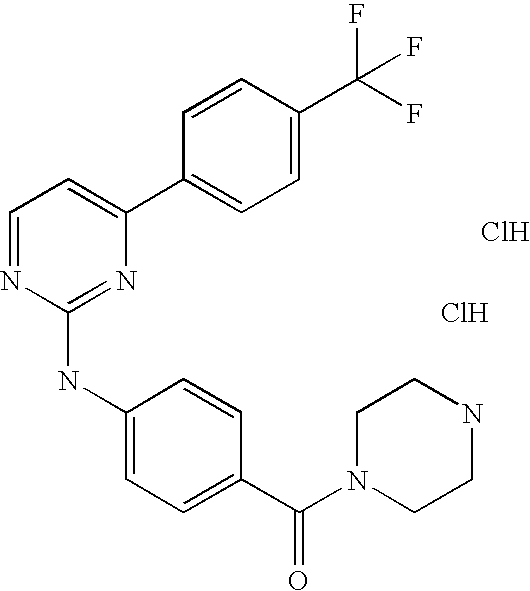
C1(C2=CC=C(C(F)(F)F)C=C2)=CC=NC(NC2=CC=C(C(N3CCNCC3)=O)C=C2)=N1.Cl.Cl
